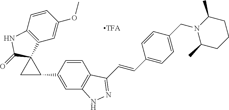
N1C(=O)C2(CC2C2=CC3=C(C=C2)C(C=CC2=CC=C(CN4C(C)CCCC4C)C=C2)=NN3)C2=C1C=CC(OC)=C2
